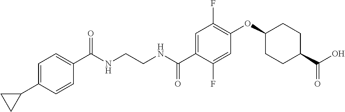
C1(C(NCCNC(C2=CC(F)=C(OC3CCC(C(O)=O)CC3)C=C2F)=O)=O)=CC=C(C2CC2)C=C1
